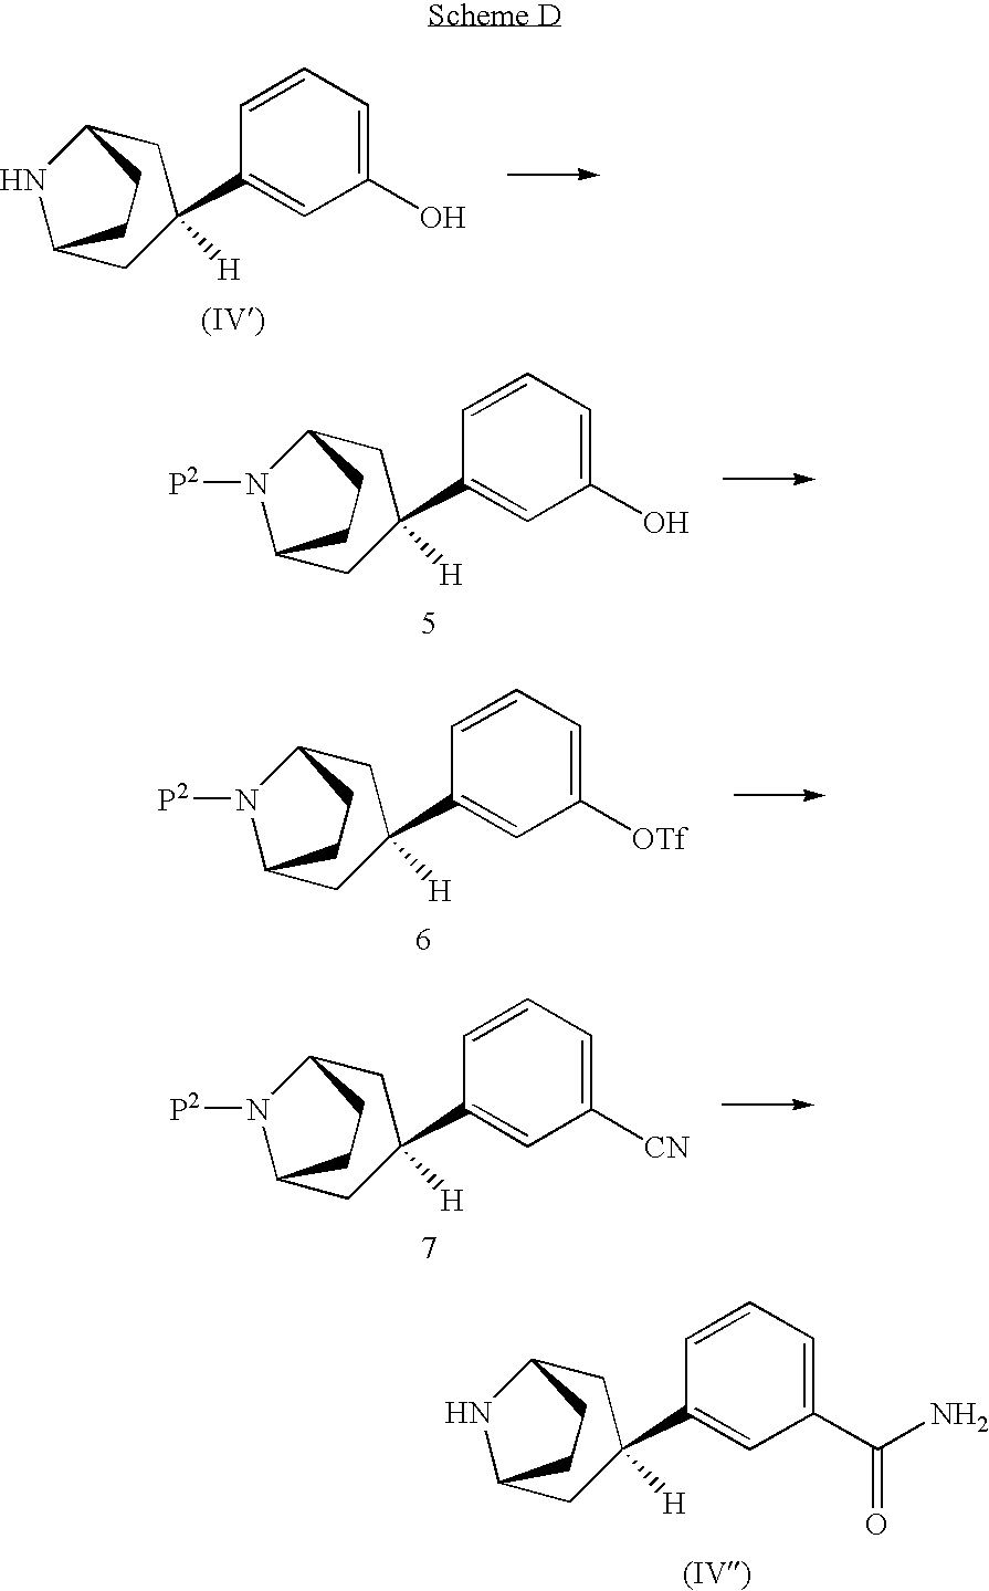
C1C2NC(CC1(C1=CC(C(N)=O)=CC=C1)[H])CC2.C1C2NC(CC1(C1=CC(O)=CC=C1)[H])CC2.C1C2N([P2])C(CC1(C1=CC(O)=CC=C1)[H])CC2.C1C2N([P2])C(CC1(C1=CC([OTf])=CC=C1)[H])CC2.C1C2N([P2])C(CC1(C1=CC([CN])=CC=C1)[H])CC2
